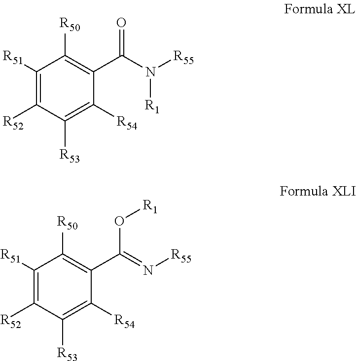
C1([R51])=C([R52])C([R53])=C([R54])C(C(N([R55])[R1])=O)=C1[R50].[R54]C1=C([R53])C([R52])=C([R51])C([R50])=C1C(=N[R55])O[R1]
